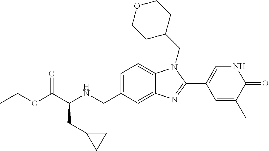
C(C(NCC1=CC=C2C(=C1)N=C(C1=CNC(=O)C(C)=C1)N2CC1CCOCC1)CC1CC1)(=O)OCC
